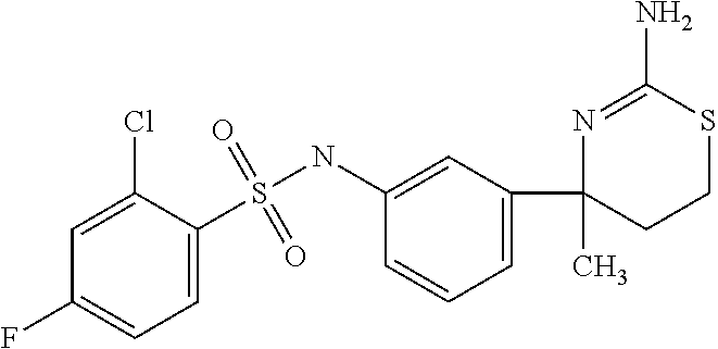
C1=C(S(NC2=CC(C3(C)CCSC(N)=N3)=CC=C2)(=O)=O)C(Cl)=CC(F)=C1
